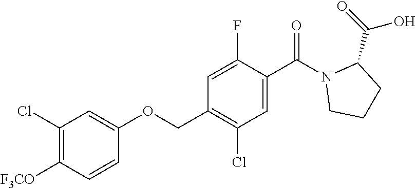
C1(COC2=CC(Cl)=C([F3CO])C=C2)=C(Cl)C=C(C(N2CCCC2C(=O)O)=O)C(F)=C1
